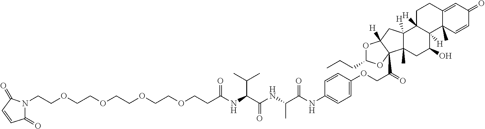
C(COCCOCCOCCOCCC(NC(C(NC(C(NC1=CC=C(OCC(=O)C23OC(CCC)OC2([H])CC2([H])C3(C)CC(O)C3([H])C2([H])CCC2=CC(=O)C=CC32C)C=C1)=O)C)=O)C(C)C)=O)N1C(=O)C=CC1=O
